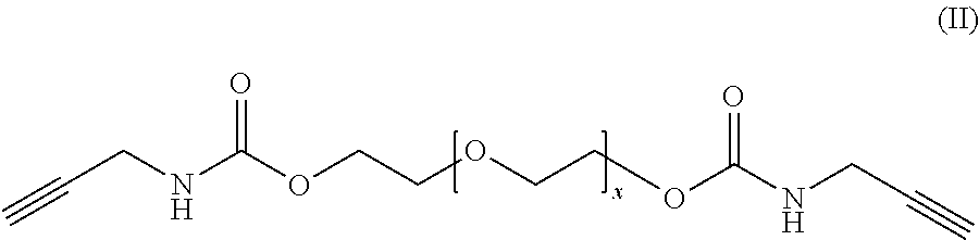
C#CCNC(OCCOCCOC(NCC#C)=O)=O
